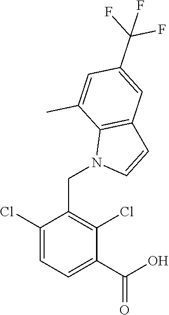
C1(Cl)=CC=C(C(O)=O)C(Cl)=C1CN1C=CC2=C1C(C)=CC(C(F)(F)F)=C2
